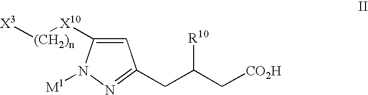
C1=C([X10][(CH2)n][X3])N([M1])N=C1CC(C[CO2H])[R10]
